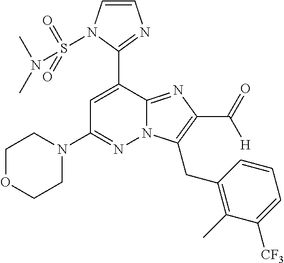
C1=C(C2=NC=CN2S(=O)(=O)N(C)C)C2=NC(C(=O)[H])=C(CC3=C(C)C([CF3])=CC=C3)N2N=C1N1CCOCC1
